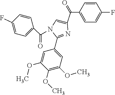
C1(C(C2=CN(C(C3=CC=C(F)C=C3)=O)C(C3=CC(OC)=C(OC)C(OC)=C3)=N2)=O)=CC=C(F)C=C1
